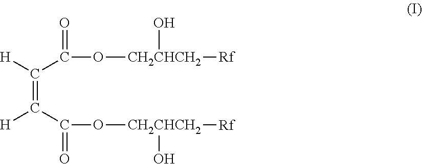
C(=C(C(O[CH2CHCH2]([Rf])O)=O)[H])([H])C(O[CH2CHCH2]([Rf])O)=O
